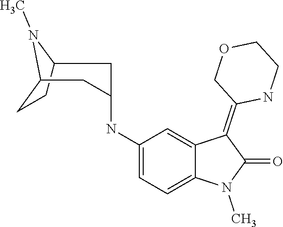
C12CCC(CC(NC3=CC=C4N(C)C(=O)C(=C5COCCN5)C4=C3)C1)N2C
